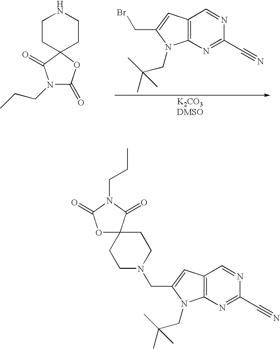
C1CC2(CCN1)C(=O)N(CCC)C(=O)O2.C12=C(N=C(C#N)N=C1)N(CC(C)(C)C)C(CBr)=C2.C12=C(N=C(C#N)N=C1)N(CC(C)(C)C)C(CN1CCC3(CC1)OC(=O)N(CCC)C3=O)=C2
